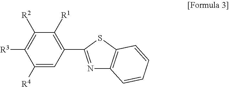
C1([R4])=CC(C2=NC3=C(S2)C=CC=C3)=C([R1])C([R2])=C1[R3]
